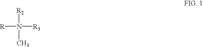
N([R2])([R3])(C)[R]
